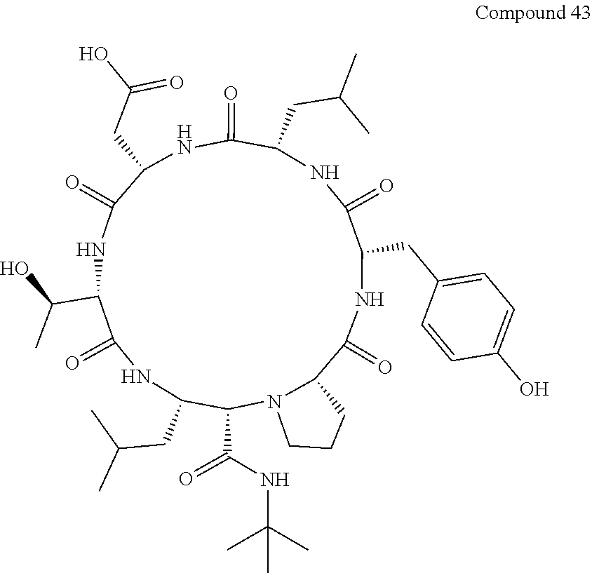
C1(CC(C)C)C(C(NC(C)(C)C)=O)N2C(C(=O)NC(CC3=CC=C(O)C=C3)C(=O)NC(CC(C)C)C(=O)NC(CC(O)=O)C(=O)NC(C(O)C)C(=O)N1)CCC2
